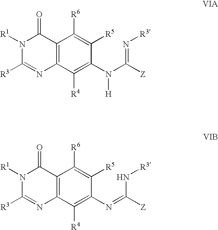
N1([R1])C([R3])=NC2=C(C1=O)C([R6])=C([R5])C(N(C(=N[R3])[Z])[H])=C2[R4].N1([R1])C([R3])=NC2=C(C1=O)C([R6])=C([R5])C(N=C(N[R3])[Z])=C2[R4]
